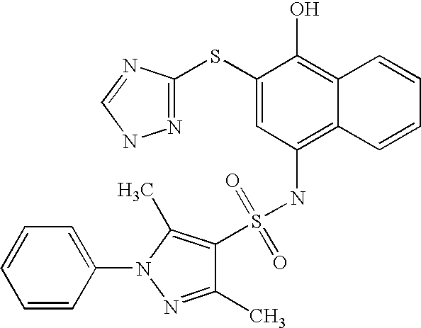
S(NC1=C2C(=C(O)C(SC3=NNC=N3)=C1)C=CC=C2)(=O)(=O)C1=C(C)N(C2=CC=CC=C2)N=C1C
